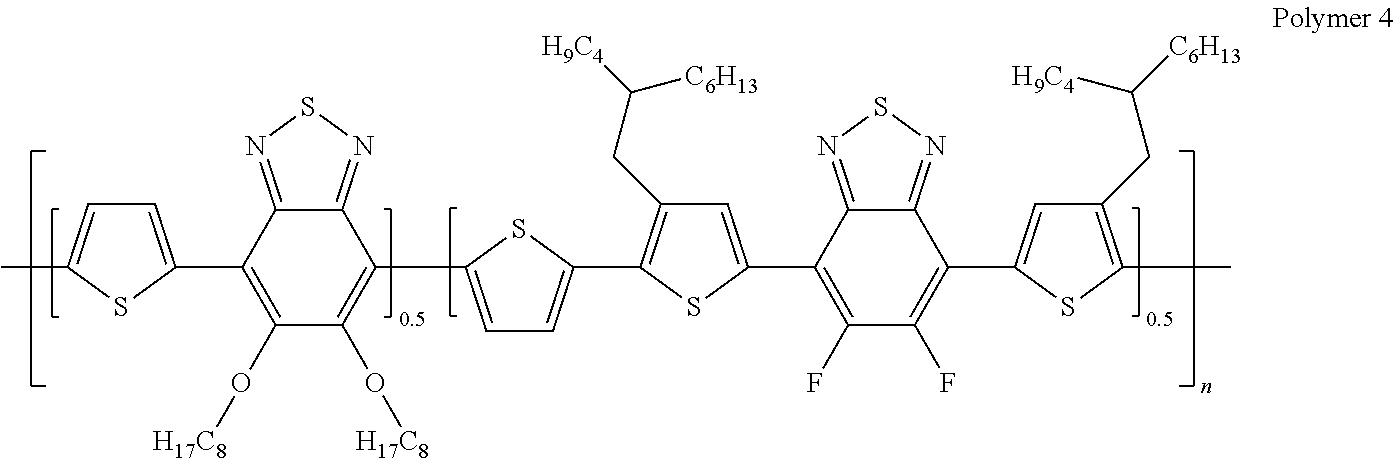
C1=C(C2=C(O[H17C8])C(O[H17C8])=C(C3=CC=C(C4=C(CC([H9C4])[C6H13])C=C(C5=C(F)C(F)=C(C6=CC(CC([H9C4])[C6H13])=C(C)S6)C6=NSN=C56)S4)S3)C3=NSN=C23)SC(C)=C1
